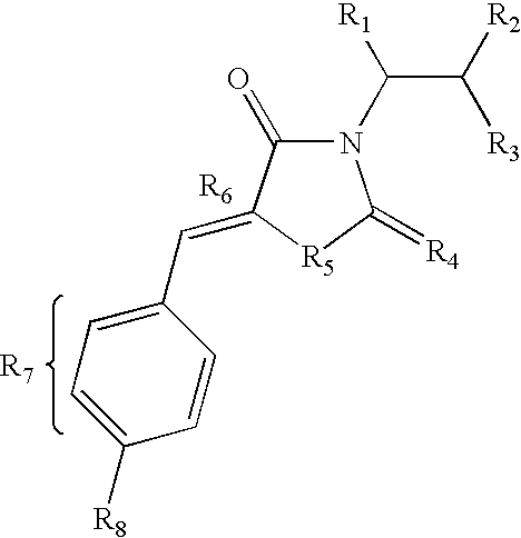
N1(C([R1])C([R2])[R3])C(=O)C(=CC2=CC=C([R8])C=C2)[R5]C1=[R4]
